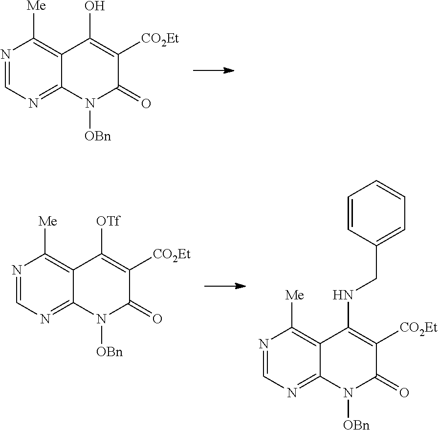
N1=CN=C2C(=C1[Me])C(O)=C([CO2Et])C(=O)N2[OBn].N1=CN=C2C(=C1[Me])C([OTf])=C([CO2Et])C(=O)N2[OBn].N1=CN=C2C(=C1[Me])C(NCC1=CC=CC=C1)=C([CO2Et])C(=O)N2[OBn]
